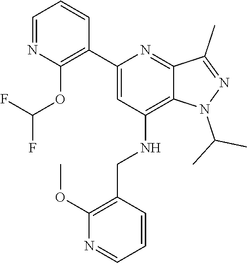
N1(C(C)C)N=C(C)C2=NC(C3=C(OC(F)F)N=CC=C3)=CC(NCC3=C(OC)N=CC=C3)=C12
